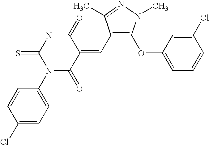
C1=CC(Cl)=CC=C1N1C(=O)C(=CC2=C(OC3=CC=CC(Cl)=C3)N(C)N=C2C)C(=O)NC1=S
